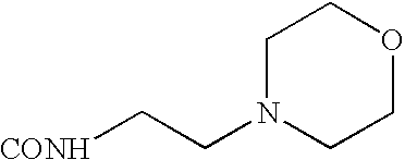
C1N(CC[CONH])CCOC1
